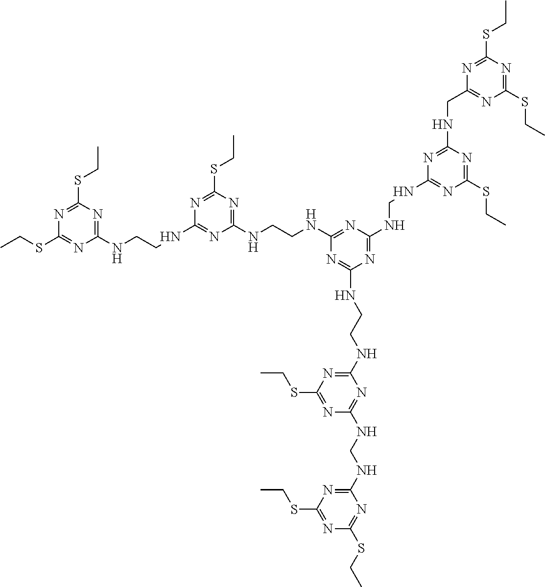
N1=C(SCC)N=C(NCCNC2=NC(NCCNC3=NC(NCNC4=NC(SCC)=NC(NCC5=NC(SCC)=NC(SCC)=N5)=N4)=NC(NCCNC4=NC(SCC)=NC(NCNC5=NC(SCC)=NC(SCC)=N5)=N4)=N3)=NC(SCC)=N2)N=C1SCC
